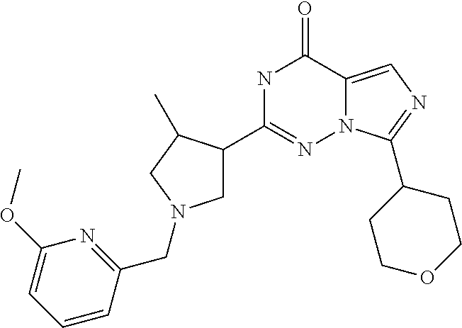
N1C(C2CN(CC3=NC(OC)=CC=C3)CC2C)=NN2C(=CN=C2C2CCOCC2)C1=O
